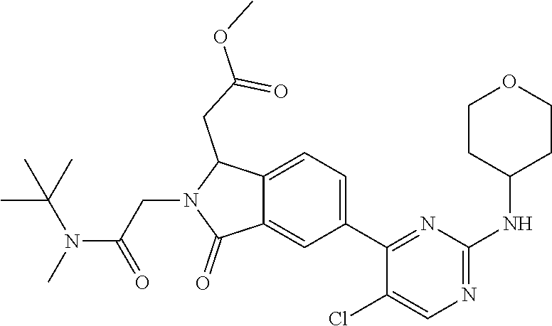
C1(C2=NC(NC3CCOCC3)=NC=C2Cl)=CC=C2C(=C1)C(=O)N(CC(N(C)C(C)(C)C)=O)C2CC(=O)OC
